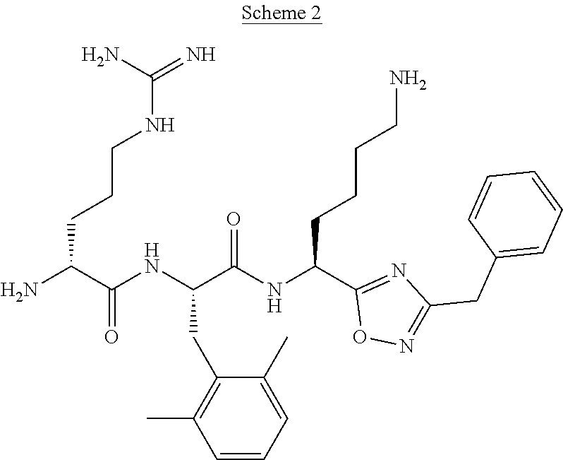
NCCCCC(NC(C(NC(C(N)CCCNC(=N)N)=O)CC1=C(C)C=CC=C1C)=O)C1=NC(CC2=CC=CC=C2)=NO1
